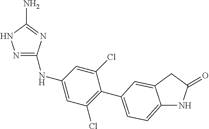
N1=C(NC2=CC(Cl)=C(C3=CC=C4NC(=O)CC4=C3)C(Cl)=C2)N=C(N)N1
